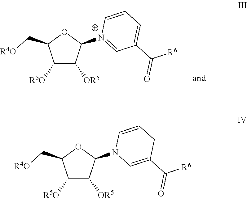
C1([R5O])C([OR5])C([N+]2=CC(C([R6])=O)=CC=C2)OC1C[R4O].C1([R5O])C([OR5])C(N2C=C(C([R6])=O)CC=C2)OC1C[R4O]
